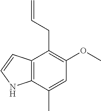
C12=C(C(C)=CC(OC)=C1CC=C)NC=C2
